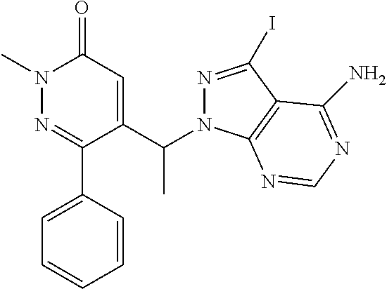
C1=CC(C2=NN(C)C(=O)C=C2C(C)N2N=C(I)C3=C2N=CN=C3N)=CC=C1
